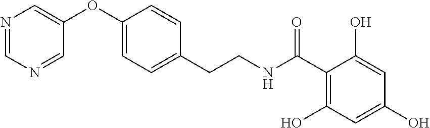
C1(OC2=CN=CN=C2)=CC=C(CCNC(C2=C(O)C=C(O)C=C2O)=O)C=C1
